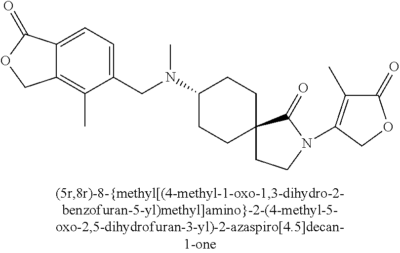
C1(=O)C(C)=C(N2CCC3(C2=O)CCC(N(C)CC2=CC=C4C(=C2C)COC4=O)CC3)CO1
